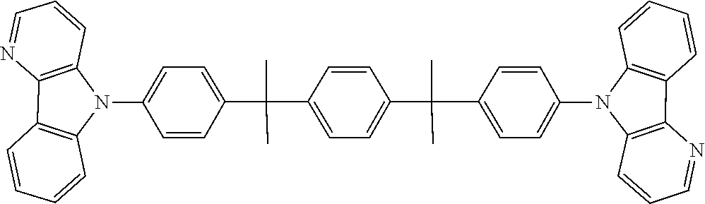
C12=C(C=CC=C1)C1=C(N2C2=CC=C(C(C)(C3=CC=C(C(C)(C)C4=CC=C(N5C6=C(C7=C5C=CC=C7)N=CC=C6)C=C4)C=C3)C)C=C2)C=CC=N1
